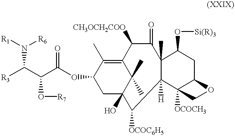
N(C(C(C(=O)OC1CC2(O)C(C)(C)C(=C1C)C([CH3OCH2COO])C(=O)C1(C)C([H])(C2[OCOC6H5])C2([OCOCH3])C(CC1O[Si(R)3])OC2)O[R7])[R3])([R6])[R1]
